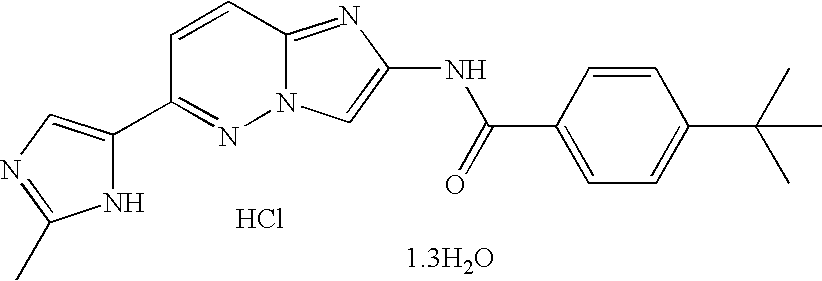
C1=CC(C(=O)NC2=CN3N=C(C4=CN=C(C)N4)C=CC3=N2)=CC=C1C(C)(C)C.[ HCl]
